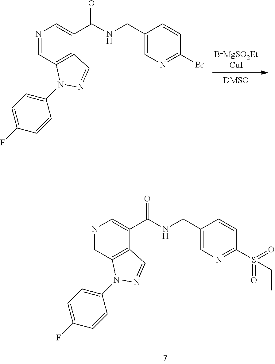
N1=CC2=C(C(C(NCC3=CN=C(Br)C=C3)=O)=C1)C=NN2C1=CC=C(F)C=C1.[DMSO].N1=CC2=C(C(C(NCC3=CN=C(S(CC)(=O)=O)C=C3)=O)=C1)C=NN2C1=CC=C(F)C=C1
